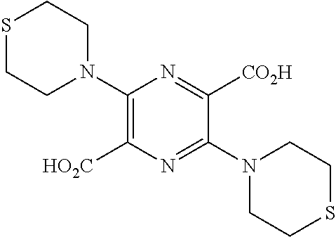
C1(N2CCSCC2)=C([HO2C])N=C(N2CCSCC2)C([CO2H])=N1
